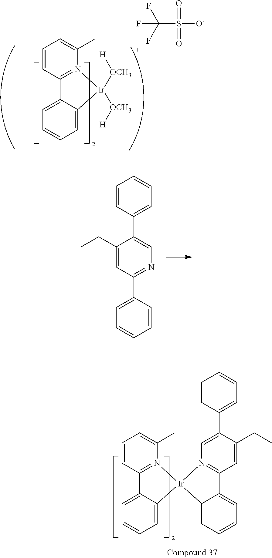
C1(CC)=CC(C2=CC=CC=C2)=NC=C1C1=CC=CC=C1.C1=CC2=N(C(C)=C1)[Ir]([OCH3][H])([OCH3][H])C1=CC=CC=C21.C(S([O-])(=O)=O)(F)(F)F.C1=CC2=N(C(C)=C1)[Ir]1(C3=CC=CC=C23)N2=C(C=C(CC)C(C3=CC=CC=C3)=C2)C2=CC=CC=C21
